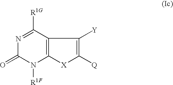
C12=C([X]C([Q])=C1[Y])N([R1F])C(=O)N=C2[R1G]
